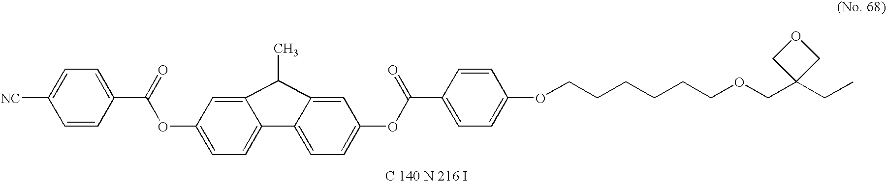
C1=CC(C(=O)OC2=CC=C3C(=C2)C(C)C2=CC(OC(C4=CC=C(OCCCCCCOCC5(CC)COC5)C=C4)=O)=CC=C32)=CC=C1[NC]
